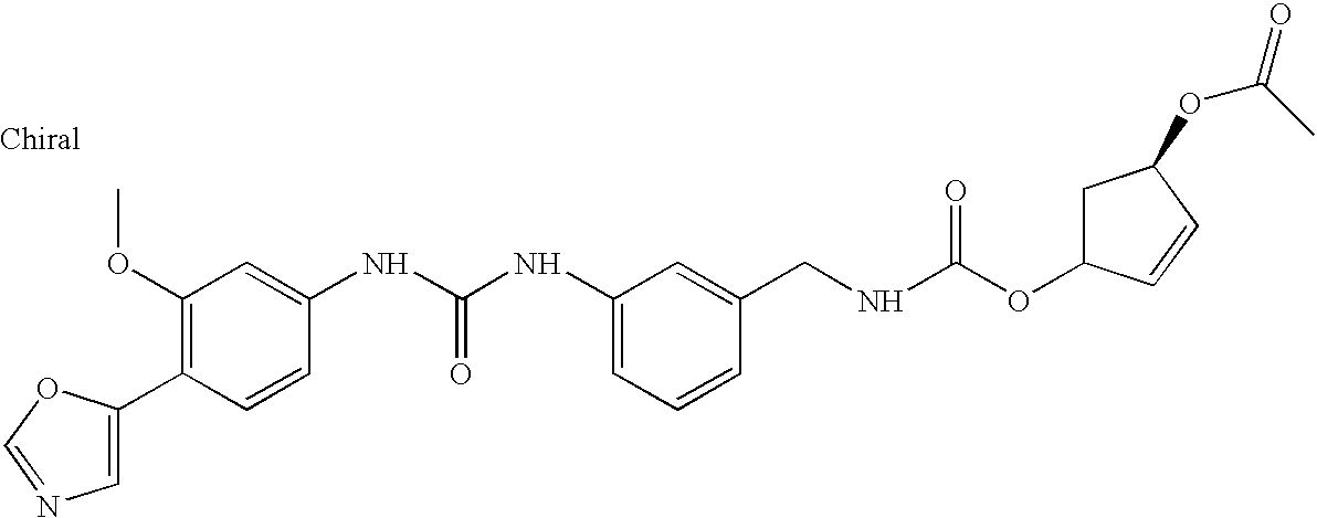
C1=C(C2=C(OC)C=C(NC(NC3=CC=CC(CNC(OC4CC(OC(=O)C)C=C4)=O)=C3)=O)C=C2)OC=N1
